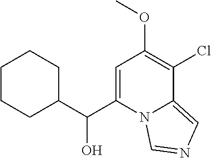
C1=C(C(O)C2CCCCC2)N2C(=CN=C2)C(Cl)=C1OC
